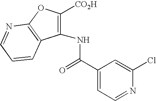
C1=NC2=C(C=C1)C(NC(C1=CC=NC(Cl)=C1)=O)=C([CO2H])O2
